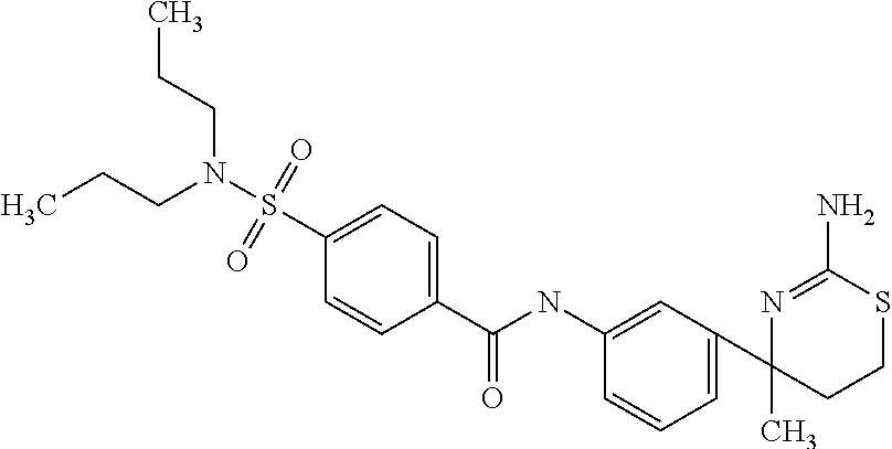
N1=C(N)SCCC1(C)C1=CC=CC(NC(=O)C2=CC=C(S(N(CCC)CCC)(=O)=O)C=C2)=C1
